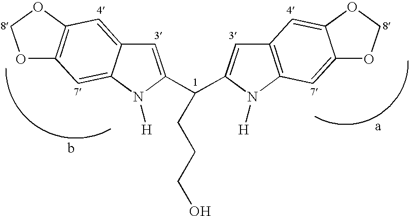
C1=C(C(C2=CC3=C(N2[H])C=C2C(=C3)OCO2)CCCO)N([H])C2=CC3=C(C=C12)OCO3
